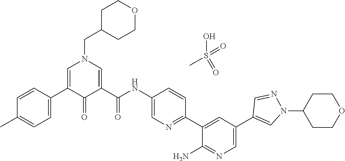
C1C(CN2C=C(C3=CC=C(C)C=C3)C(=O)C(C(NC3=CN=C(C4=CC(C5=CN(C6CCOCC6)N=C5)=CN=C4N)C=C3)=O)=C2)CCOC1.S(C)(O)(=O)=O
